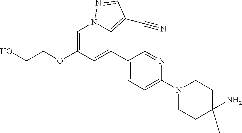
C1=C(OCCO)C=C(C2=CC=C(N3CCC(N)(C)CC3)N=C2)C2=C(C#N)C=NN12
